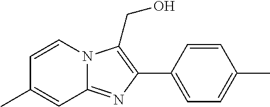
C1(C)=CC2=NC(C3=CC=C(C)C=C3)=C(CO)N2C=C1
